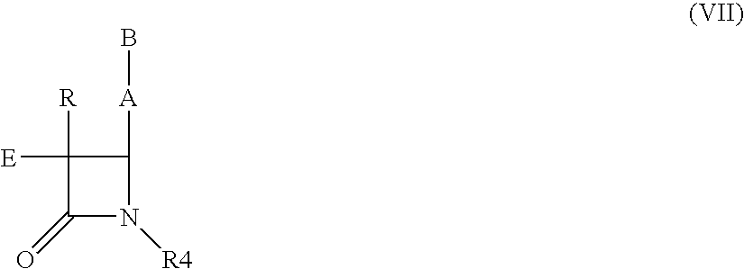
C1([E])([R])C(=O)N([R4])C1[A]B
